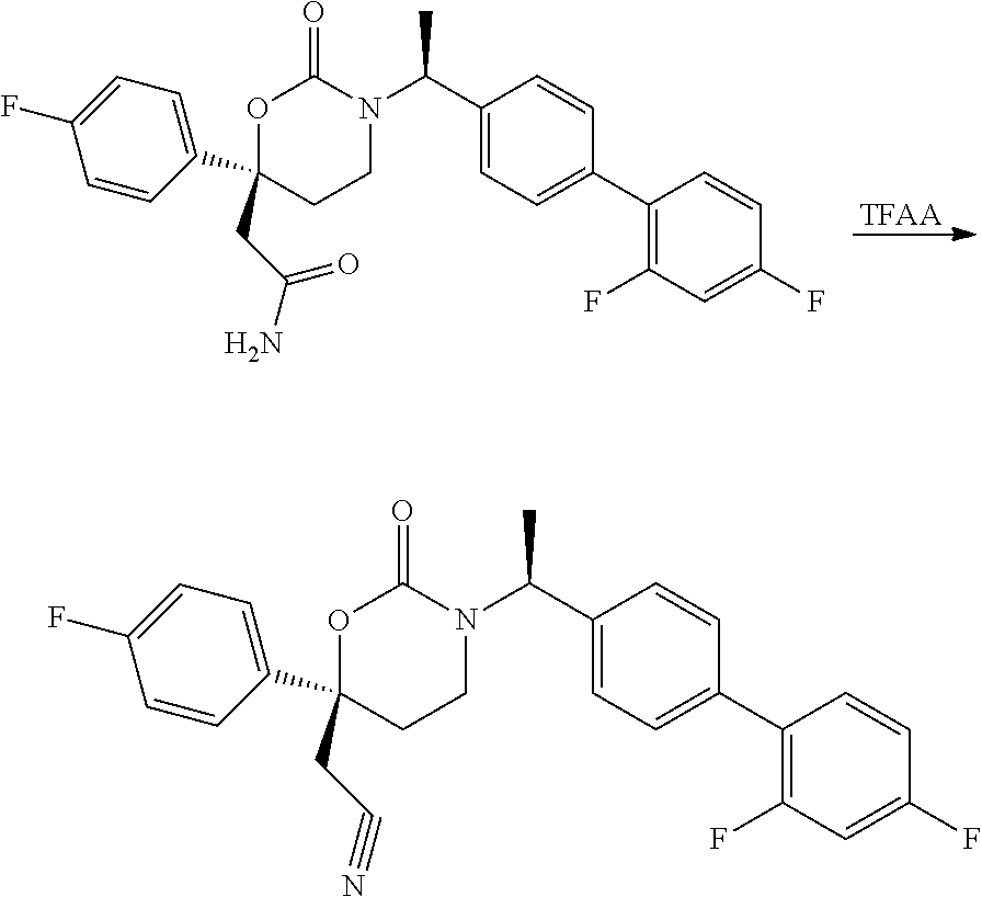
O1C(C2=CC=C(F)C=C2)(CC(N)=O)CCN(C(C2=CC=C(C3=C(F)C=C(F)C=C3)C=C2)C)C1=O.[TFAA].O1C(C2=CC=C(F)C=C2)(CC#N)CCN(C(C2=CC=C(C3=C(F)C=C(F)C=C3)C=C2)C)C1=O
